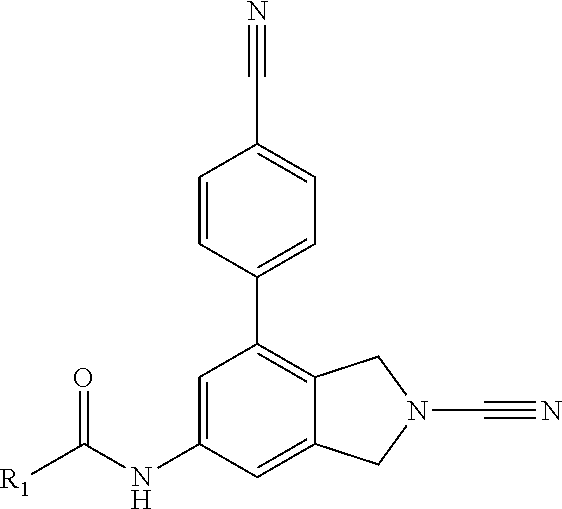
C1=C(NC(=O)[R1])C=C2C(=C1C1=CC=C(C#N)C=C1)CN(C#N)C2
